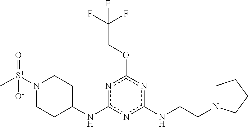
N(c1nc(OCC(F)(F)F)nc(NC2CCN([S+](C)(=O)[O-])CC2)n1)CCN1CCCC1
